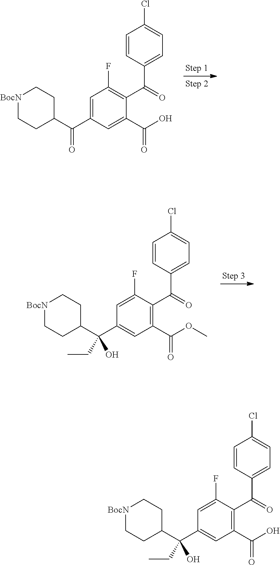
[BocN]1CCC(C(C2=CC(F)=C(C(=O)C3=CC=C(Cl)C=C3)C(C(O)=O)=C2)=O)CC1.[BocN]1CCC(C(C2=CC(C(OC)=O)=C(C(=O)C3=CC=C(Cl)C=C3)C(F)=C2)(O)CC)CC1.[BocN]1CCC(C(C2=CC(C(O)=O)=C(C(=O)C3=CC=C(Cl)C=C3)C(F)=C2)(O)CC)CC1
